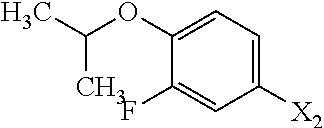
C1([X2])=CC=C(OC(C)C)C(F)=C1
